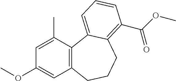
C12=C(C(C)=CC(OC)=C1)C1=CC=CC(C(=O)OC)=C1CCC2
